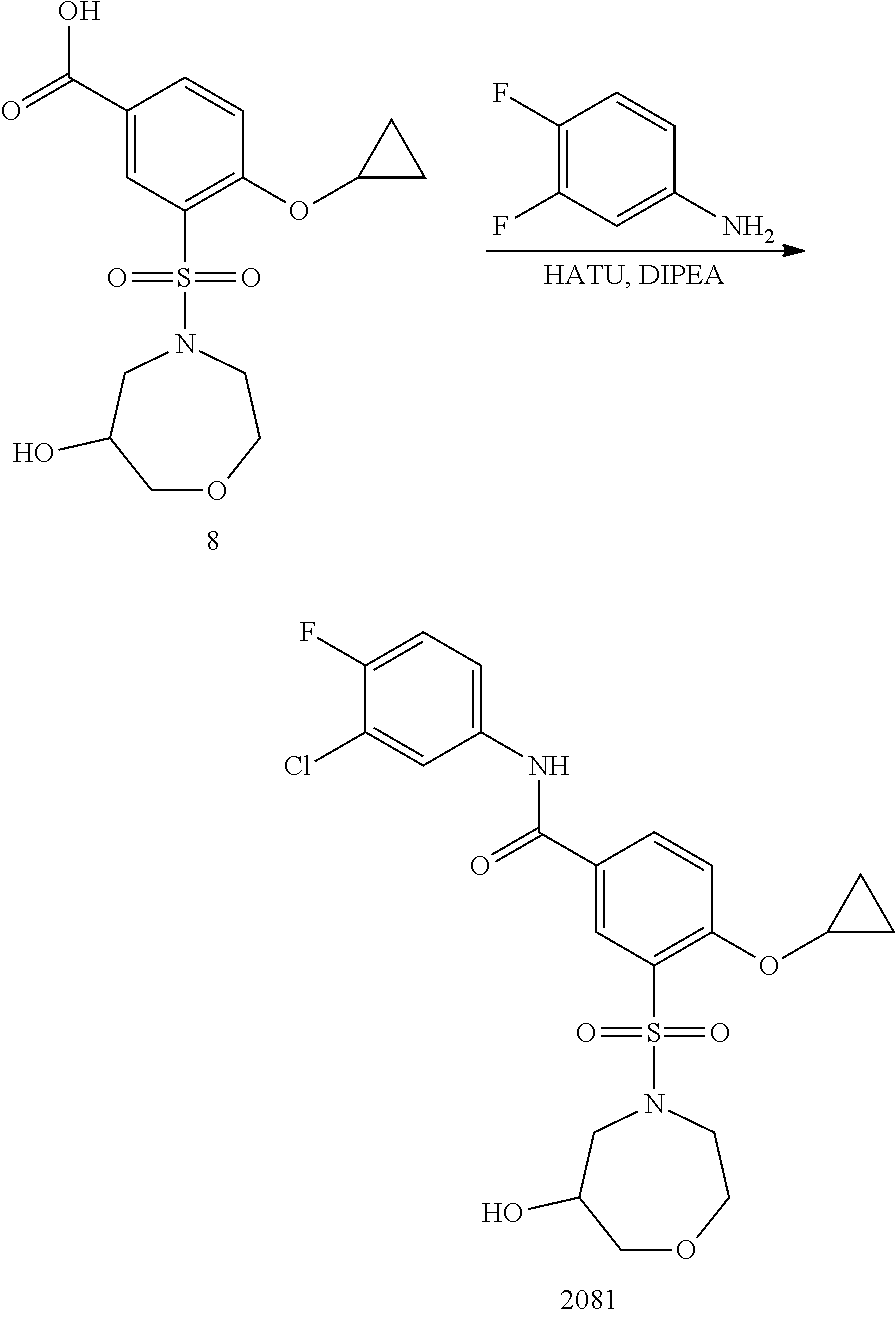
C1(F)=C(F)C=C(N)C=C1.C1(C(=O)O)=CC(S(N2CC(O)COCC2)(=O)=O)=C(OC2CC2)C=C1.C1(C(=O)NC2=CC=C(F)C(Cl)=C2)=CC(S(N2CC(O)COCC2)(=O)=O)=C(OC2CC2)C=C1
